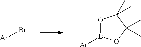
[Ar]Br.O1B([Ar])OC(C)(C)C1(C)C
